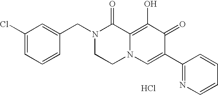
C1(Cl)=CC=CC(CN2CCN3C(=C(O)C(=O)C(C4=NC=CC=C4)=C3)C2=O)=C1.Cl
